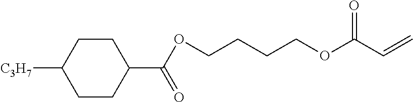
[C3H7]C1CCC(C(OCCCCOC(C=C)=O)=O)CC1
